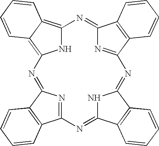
N1C2=C3C(=C1N=C1N=C(C4=C1C=CC=C4)N=C1NC(=NC4=NC(=N2)C2=C4C=CC=C2)C2=C1C=CC=C2)C=CC=C3
